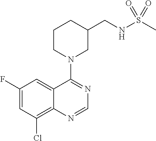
C1(F)=CC(Cl)=C2C(=C1)C(N1CC(CNS(C)(=O)=O)CCC1)=NC=N2
